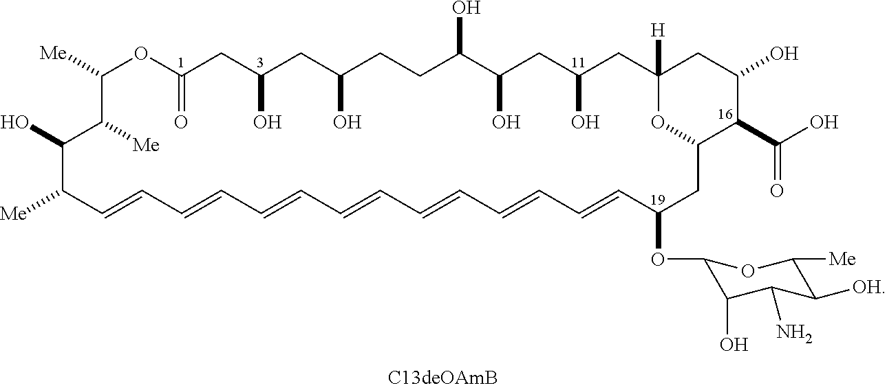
[Me]C1C=CC=CC=CC=CC=CC=CC=CC(OC2C(O)C(N)C([OH])C([Me])O2)CC2C(C(O)=O)C(O)CC([H])(CC(O)CC(O)C(O)CCC(O)CC(O)CC(=O)OC([Me])C([Me])C1O)O2
